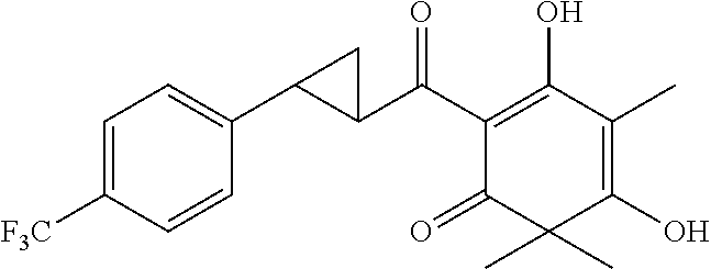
C1(C(C2=C(O)C(C)=C(O)C(C)(C)C2=O)=O)C(C2=CC=C([F3C])C=C2)C1
